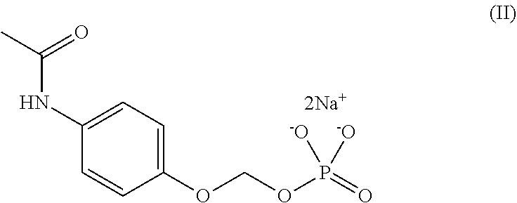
C1(OCOP([-O])([-O])=O)=CC=C(NC(C)=O)C=C1
